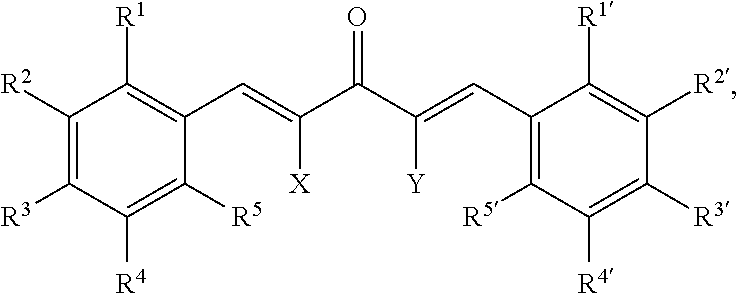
C1([R2])=C([R3])C([R4])=C([R5])C(C=C([X])C(C([Y])=CC2=C([R5])C([R4])=C([R3])C([R2])=C2[R1])=O)=C1[R1]
